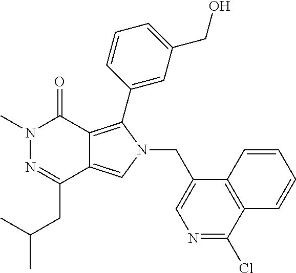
CN1N=C(CC(C)C)C2=CN(CC3=CN=C(Cl)C4=C3C=CC=C4)C(C3=CC(CO)=CC=C3)=C2C1=O
